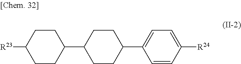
C1C(C2CCC([R23])CC2)CCC(C2=CC=C([R24])C=C2)C1
